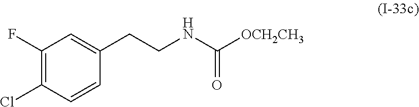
C1(F)=C(Cl)C=CC(CCNC([OCH2CH3])=O)=C1
